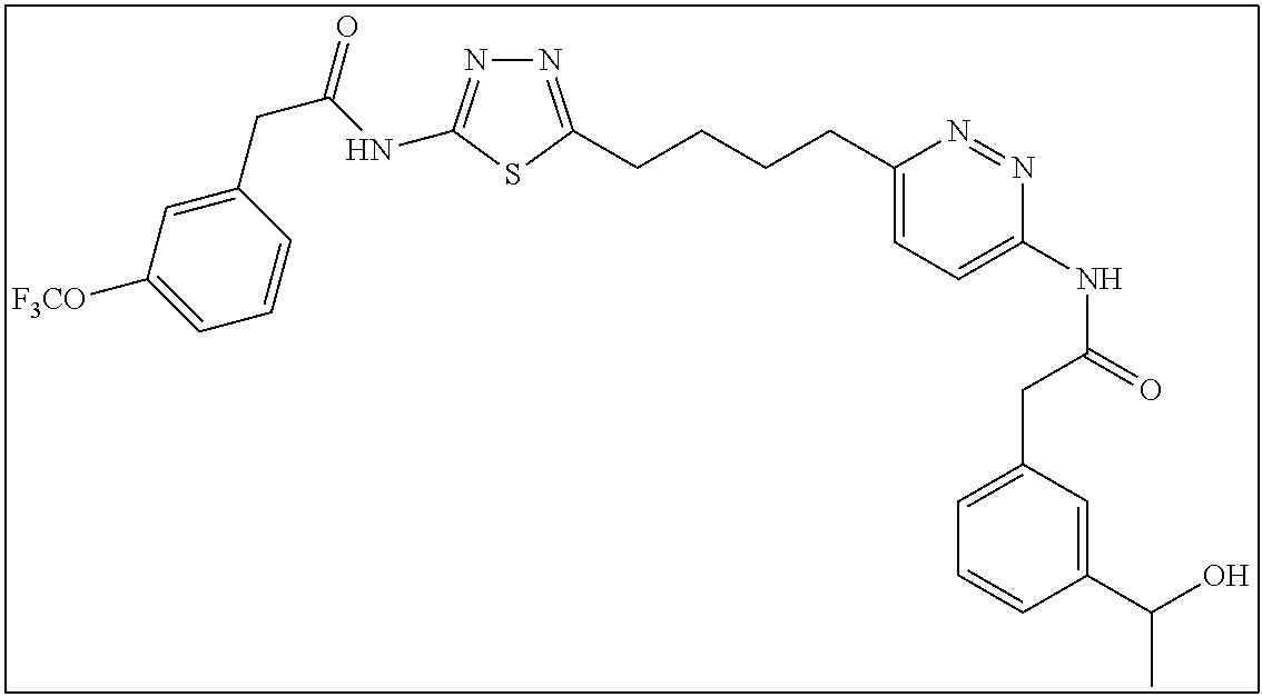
N1=C(CCCCC2=CC=C(NC(=O)CC3=CC=CC(C(O)C)=C3)N=N2)SC(NC(CC2=CC([F3CO])=CC=C2)=O)=N1
